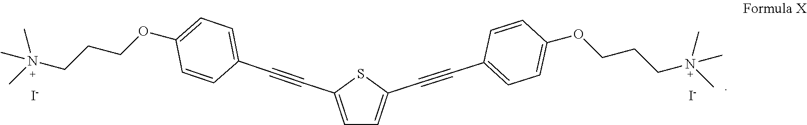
C1=C(C#CC2=CC=C(OCCCN(C)(C)C)C=C2)SC(C#CC2=CC=C(OCCCN(C)(C)C)C=C2)=C1.[I-].[I-]
